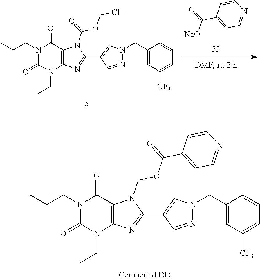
N1(CC)C(=O)N(CCC)C(=O)C2=C1N=C(C1=CN(CC3=CC([CF3])=CC=C3)N=C1)N2C(=O)OCCl.[NaO]C(=O)C1=CC=NC=C1.N1(CC)C(=O)N(CCC)C(=O)C2=C1N=C(C1=CN(CC3=CC([CF3])=CC=C3)N=C1)N2COC(C1=CC=NC=C1)=O
